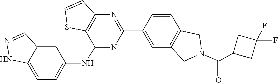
C12=C(C=CS1)N=C(C1=CC3=C(C=C1)CN(C(=O)C1CC(F)(F)C1)C3)N=C2NC1=CC=C2NN=CC2=C1
